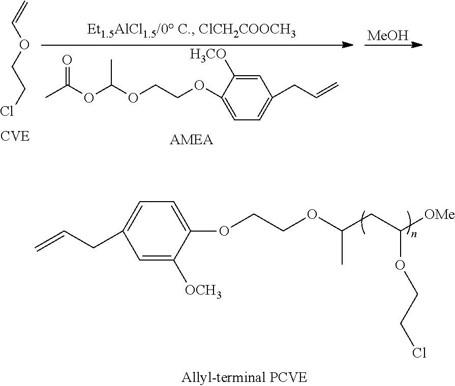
C1=C(OCCOC(CC([OMe])OCCCl)C)C([OCH3])=CC(CC=C)=C1.C1=C([H3CO])C(OCCOC(OC(C)=O)C)=CC=C1CC=C.[MeOH].C=COCCCl
